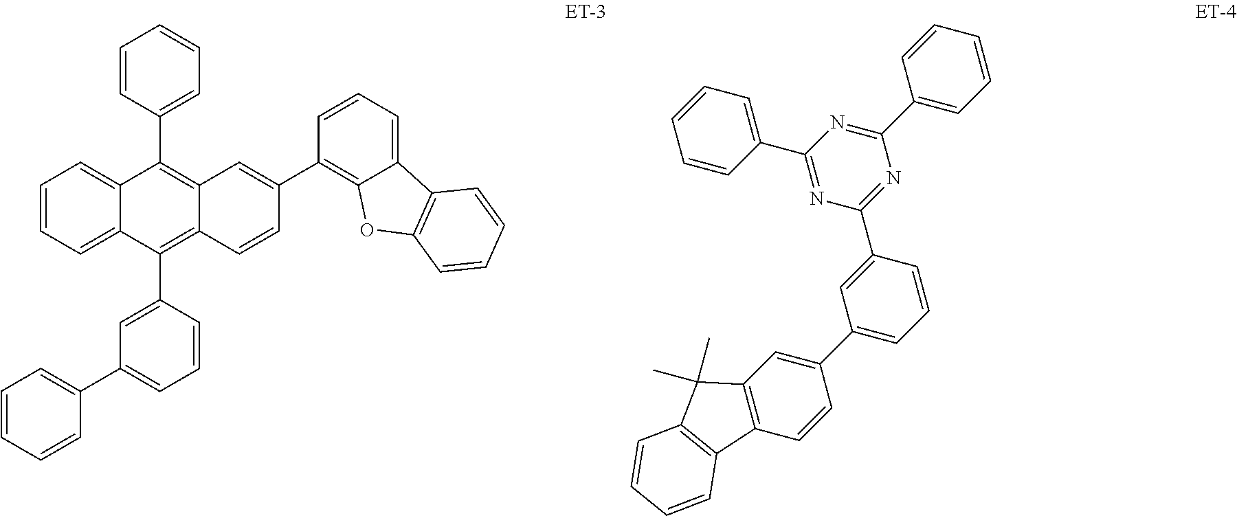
C1=CC=C2C(=C1)C(C1=CC=CC=C1)=C1C(=C2C2=CC(C3=CC=CC=C3)=CC=C2)C=CC(C2=C3C(=CC=C2)C2=C(O3)C=CC=C2)=C1.C1(C2=CC=CC=C2)=NC(C2=CC(C3=CC4=C(C=C3)C3=C(C4(C)C)C=CC=C3)=CC=C2)=NC(C2=CC=CC=C2)=N1
